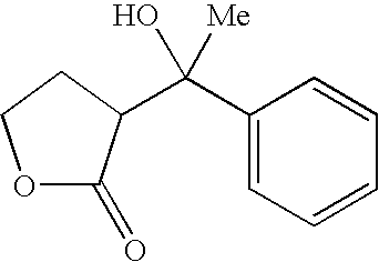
O1C(=O)C(C(C2=CC=CC=C2)(O)[Me])CC1
